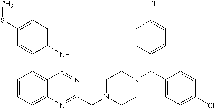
C1=CC=C2C(=C1)C(NC1=CC=C(SC)C=C1)=NC(CN1CCN(C(C3=CC=C(Cl)C=C3)C3=CC=C(Cl)C=C3)CC1)=N2
